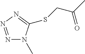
N1=NN=C(SCC(C)=O)N1C
